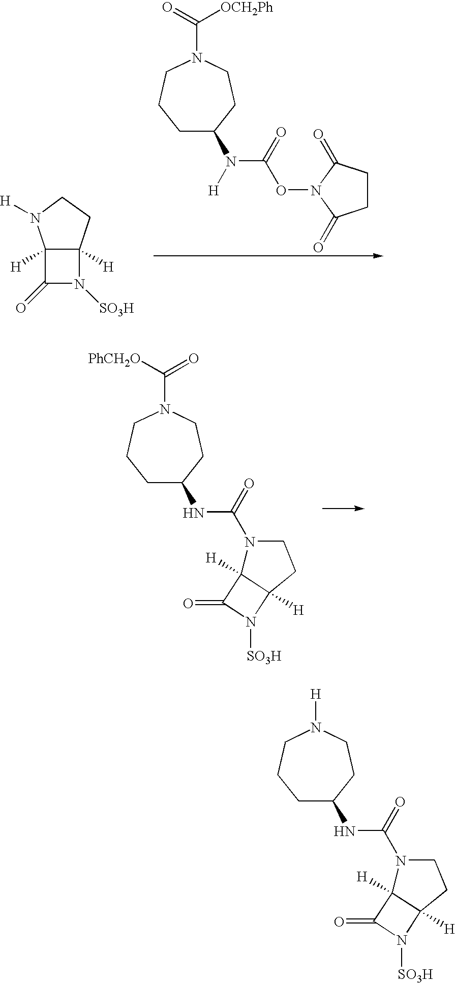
C1C(N([H])C(=O)ON2C(=O)CCC2=O)CCN(C(=O)[OCH2Ph])CC1.C12([H])C(=O)N([SO3H])C1([H])CCN2[H].C1C(NC(=O)N2CCC3([H])C2([H])C(=O)N3[SO3H])CCN(C([PhCH2O])=O)CC1.C1C(NC(=O)N2CCC3([H])C2([H])C(=O)N3[SO3H])CCN([H])CC1
